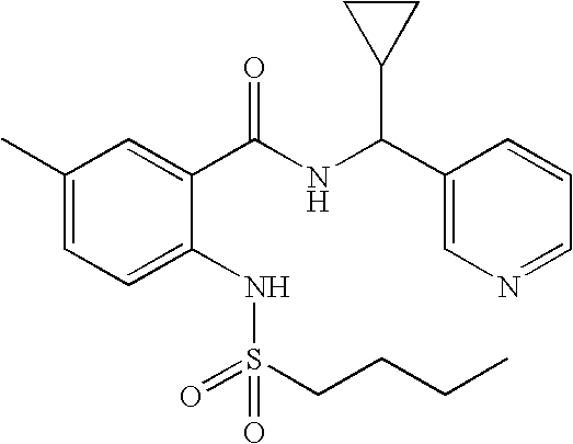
C1(C)=CC=C(NS(=O)(=O)CCCC)C(C(NC(C2=CN=CC=C2)C2CC2)=O)=C1
